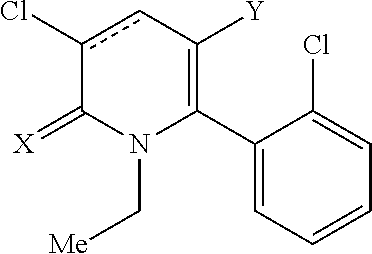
C1(C2=C([Y])cc(Cl)C(=[X])N2C[Me])=CC=CC=C1Cl
